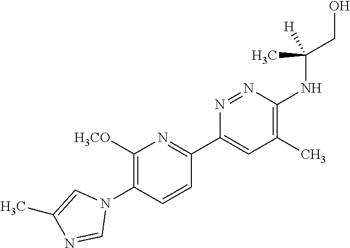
C1([H3CO])=C(N2C=C(C)N=C2)C=CC(C2=CC(C)=C(NC(CO)([H])C)N=N2)=N1
